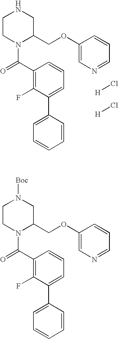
C1CN(C(=O)C2=C(F)C(C3=CC=CC=C3)=CC=C2)C(COC2=CN=CC=C2)CN1.[H]Cl.[H]Cl.C1CN(C(=O)C2=C(F)C(C3=CC=CC=C3)=CC=C2)C(COC2=CN=CC=C2)CN1[Boc]
